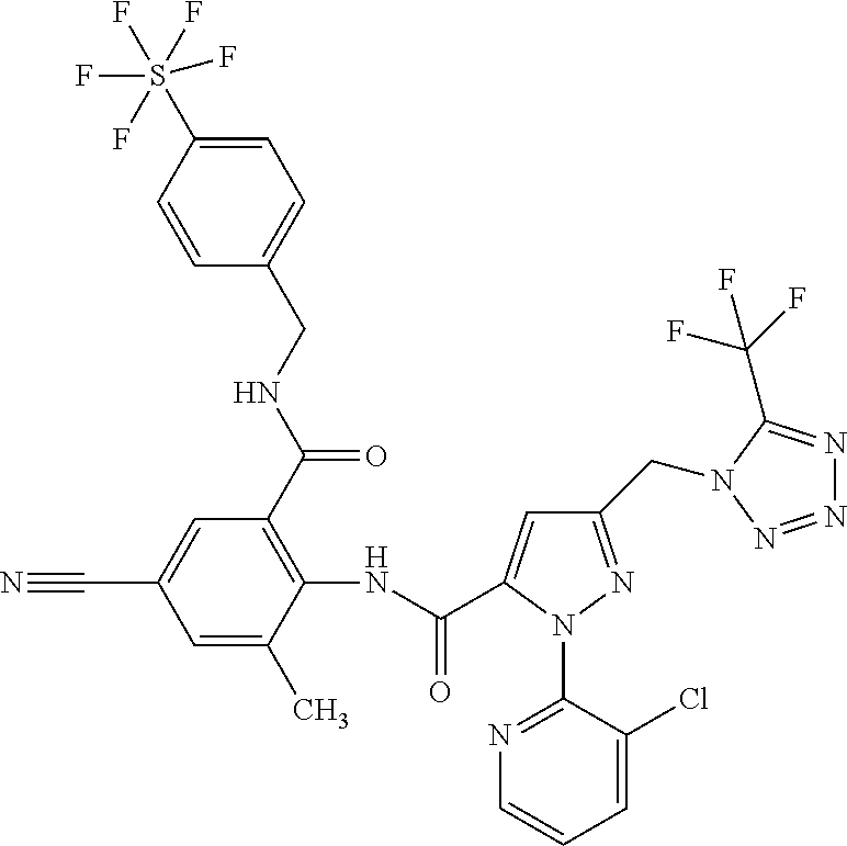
C1=CC(S(F)(F)(F)(F)F)=CC=C1CNC(C1=C(NC(=O)C2=CC(CN3C(C(F)(F)F)=NN=N3)=NN2C2=NC=CC=C2Cl)C(C)=CC(C#N)=C1)=O
